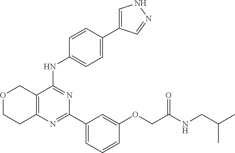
C12=C(C(NC3=CC=C(C4=CNN=C4)C=C3)=NC(C3=CC=CC(OCC(NCC(C)C)=O)=C3)=N1)COCC2
